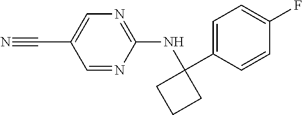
C(C1=CN=C(NC2(C3=CC=C(F)C=C3)CCC2)N=C1)#N
